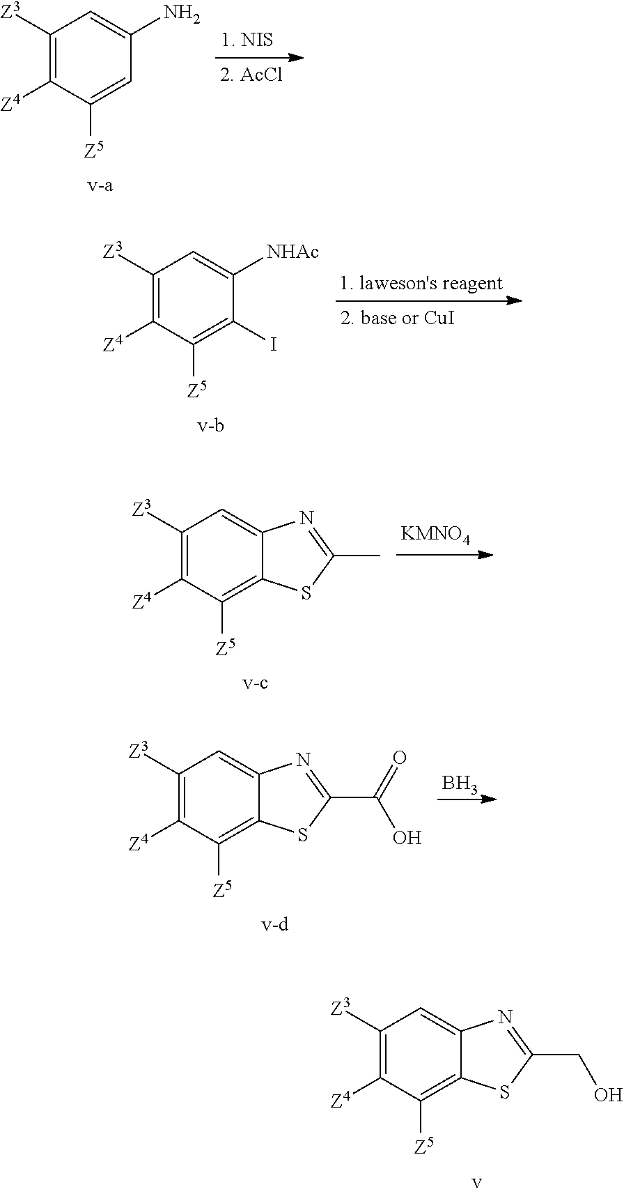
C1([Z3])=C([Z4])C([Z5])=C2C(=C1)N=C(CO)S2.C1([Z3])=C([Z4])C([Z5])=CC(N)=C1.C1([Z3])=C([Z4])C([Z5])=C(I)C([NHAc])=C1.C1([Z3])=C([Z4])C([Z5])=C2C(=C1)N=C(C)S2.C1([Z3])=C([Z4])C([Z5])=C2C(=C1)N=C(C(=O)O)S2.B
